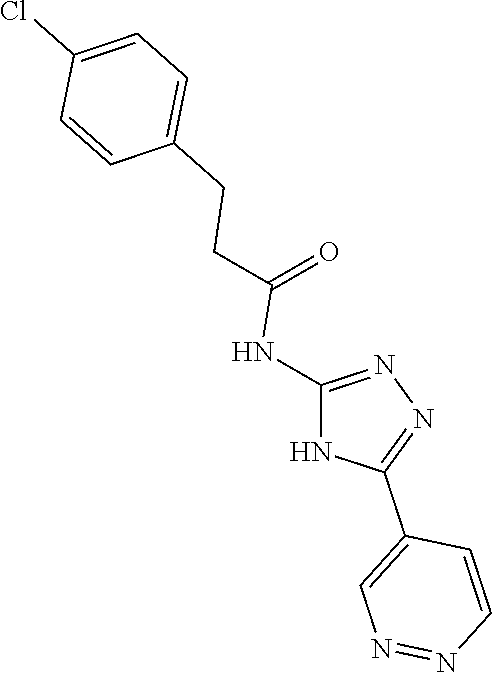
C(=O)(NC1=NN=C(C2=CN=NC=C2)N1)CCC1=CC=C(Cl)C=C1
